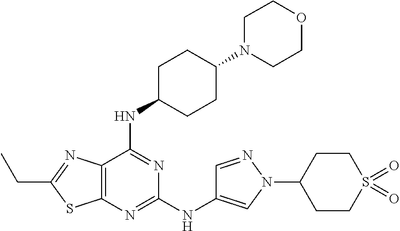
C1(NC2=CN(C3CCS(=O)(=O)CC3)N=C2)=NC2=C(C(NC3CCC(N4CCOCC4)CC3)=N1)N=C(CC)S2
